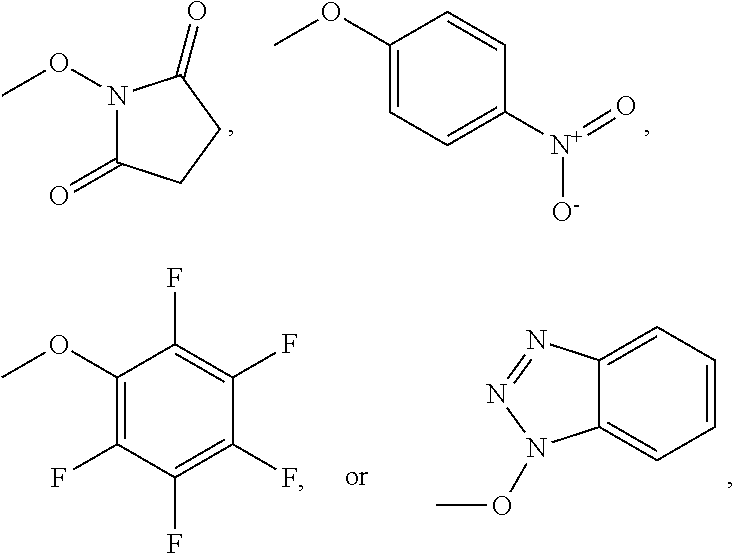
N1(OC)C(=O)CCC1=O.C1(OC)=CC=C([N+](=O)[O-])C=C1.C1(OC)=C(F)C(F)=C(F)C(F)=C1F.C1=CC=C2C(=C1)N(OC)N=N2
